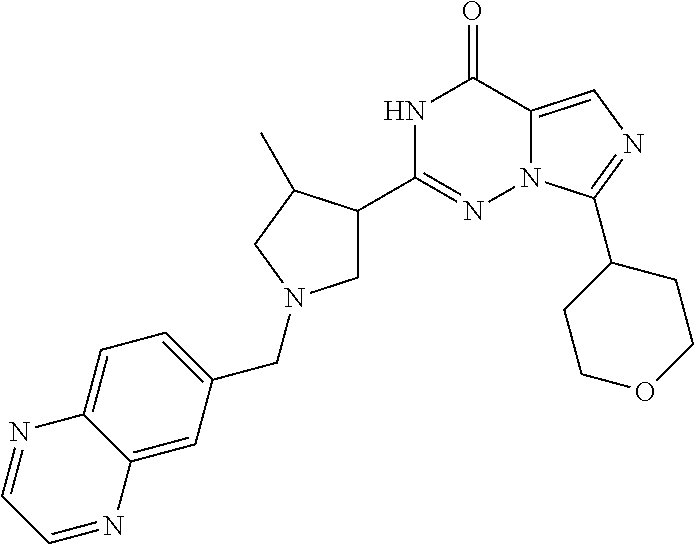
N1C(C2CN(CC3=CC=C4C(=C3)N=CC=N4)CC2C)=NN2C(=CN=C2C2CCOCC2)C1=O
